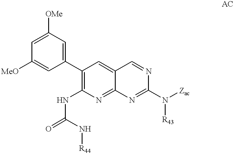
C1(C2=C(NC(=O)N[R44])N=C3C(=C2)C=NC(N([Zac])[R43])=N3)=CC([OMe])=CC([MeO])=C1
